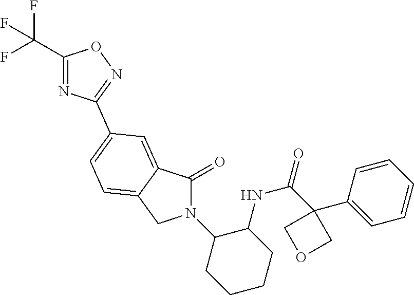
C1(=O)N(C2CCCCC2NC(C2(C3=CC=CC=C3)COC2)=O)CC2=CC=C(C3=NOC(C(F)(F)F)=N3)C=C12
